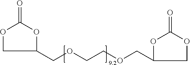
C1(COCCOCC2COC(=O)O2)OC(=O)OC1
